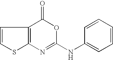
C12=C(N=C(NC3=CC=CC=C3)OC1=O)SC=C2
